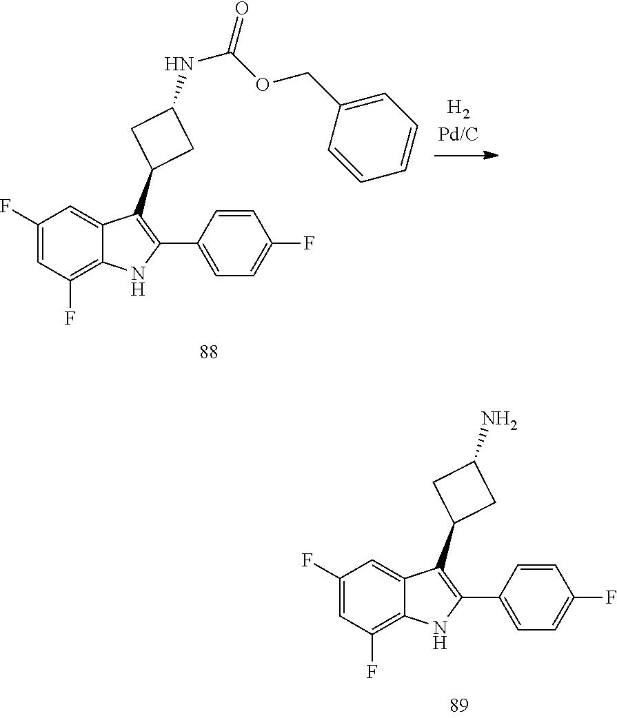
C1(F)=CC(F)=C2C(=C1)C(C1CC(N)C1)=C(C1=CC=C(F)C=C1)N2.C1(F)=CC(F)=C2C(=C1)C(C1CC(NC(=O)OCC3=CC=CC=C3)C1)=C(C1=CC=C(F)C=C1)N2
